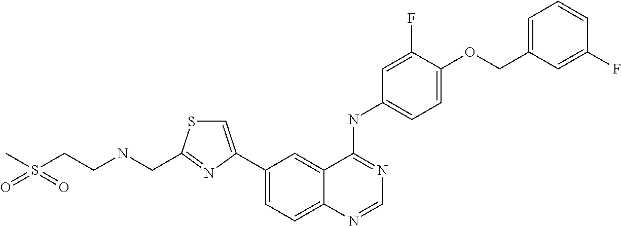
S(CCNCC1=NC(C2=CC=C3C(=C2)C(NC2=CC=C(OCC4=CC=CC(F)=C4)C(F)=C2)=NC=N3)=CS1)(=O)(=O)C
